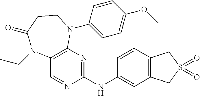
C1=CC(NC2=NC3=C(C=N2)N(CC)C(=O)CCN3C2=CC=C(OC)C=C2)=CC2=C1CS(=O)(=O)C2
